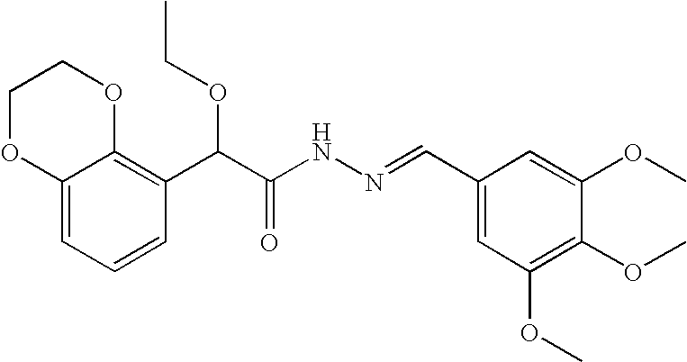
C12=CC=CC(C(C(NN=CC3=CC(OC)=C(OC)C(OC)=C3)=O)OCC)=C1OCCO2
